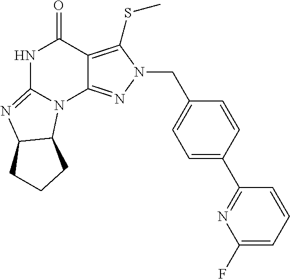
N1C2=NC3C(N2C2=NN(CC4=CC=C(C5=NC(F)=CC=C5)C=C4)C(SC)=C2C1=O)CCC3
